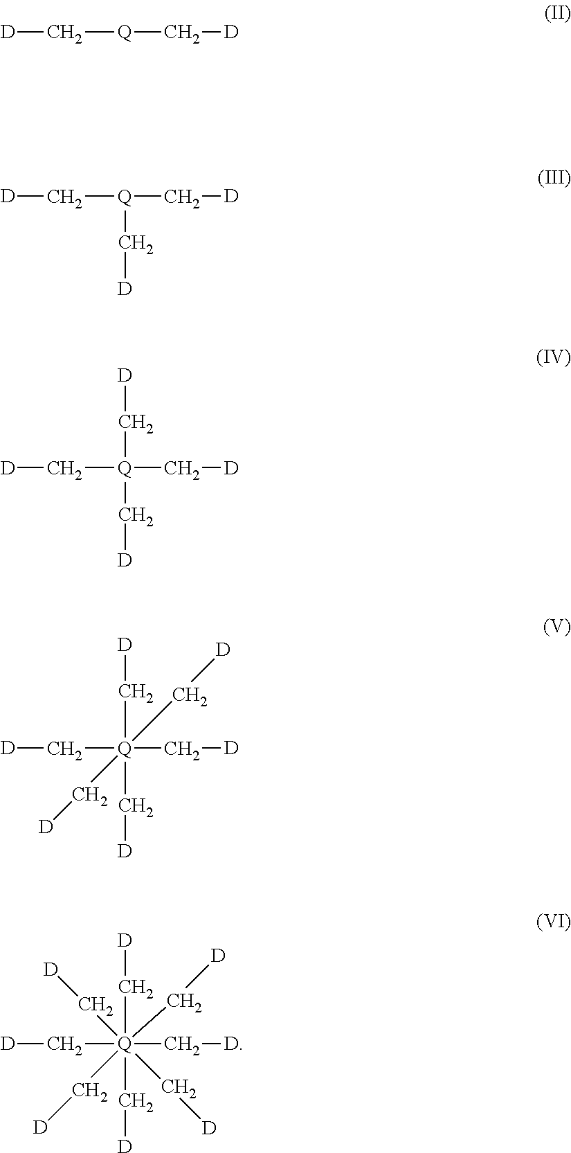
[D]C[Q]C[D].[D]C[Q](C[D])C[D].[D]C[Q](C[D])(C[D])C[D].[D]C[Q](C[D])(C[D])(C[D])(C[D])C[D].[D]C[Q](C[D])(C[D])(C[D])(C[D])(C[D])(C[D])C[D]
